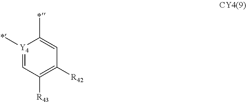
[Y4]1(C)=CC([R43])=C([R42])C=C1C
